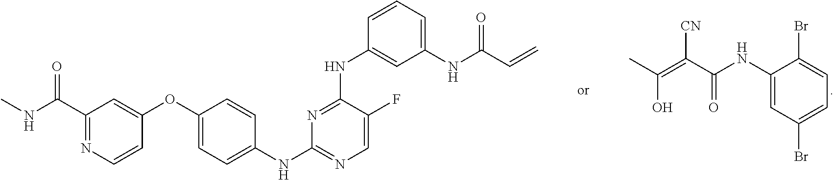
C1(C(NC)=O)=NC=CC(OC2=CC=C(NC3=NC=C(F)C(NC4=CC(NC(C=C)=O)=CC=C4)=N3)C=C2)=C1.C1(NC(C(=C(C)O)[CN])=O)=CC(Br)=CC=C1Br
